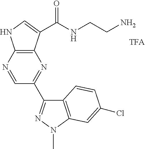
C12=C(N=CC(C3=NN(C)C4=C3C=CC(Cl)=C4)=N1)NC=C2C(=O)NCCN
